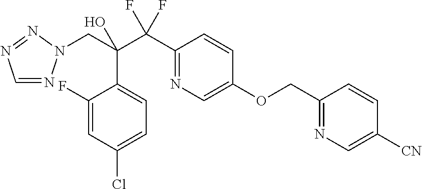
C1=NN(CC(C(C2=NC=C(OCC3=NC=C([CN])C=C3)C=C2)(F)F)(O)C2=CC=C(Cl)C=C2F)N=N1
